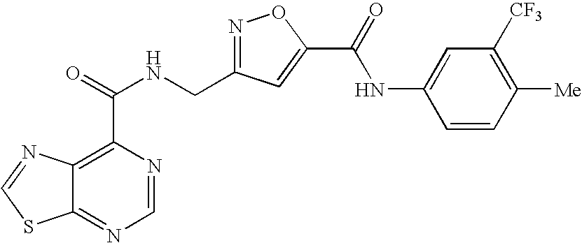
C12=NC=NC(C(=O)NCC3=NOC(C(=O)NC4=CC([CF3])=C([Me])C=C4)=C3)=C1N=CS2
